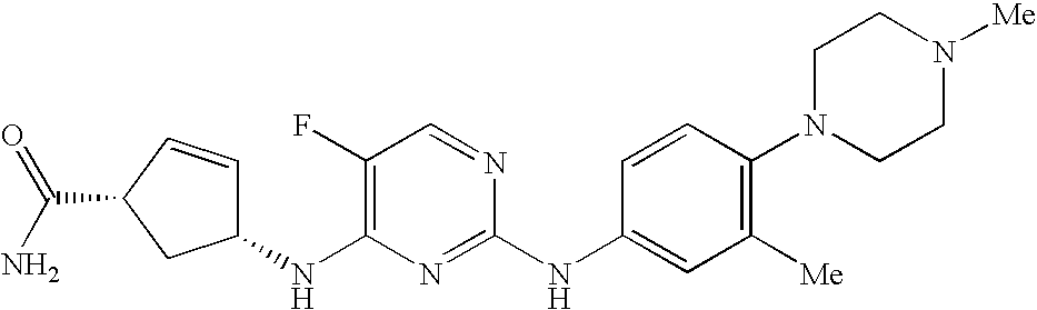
C1=CC(C(N)=O)CC1NC1=C(F)C=NC(NC2=CC([Me])=C(N3CCN([Me])CC3)C=C2)=N1
